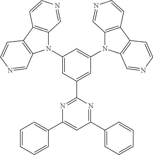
C1(N2C3=C(C4=C2C=NC=C4)C=CN=C3)=CC(C2=NC(C3=CC=CC=C3)=CC(C3=CC=CC=C3)=N2)=CC(N2C3=C(C4=C2C=NC=C4)C=CN=C3)=C1
